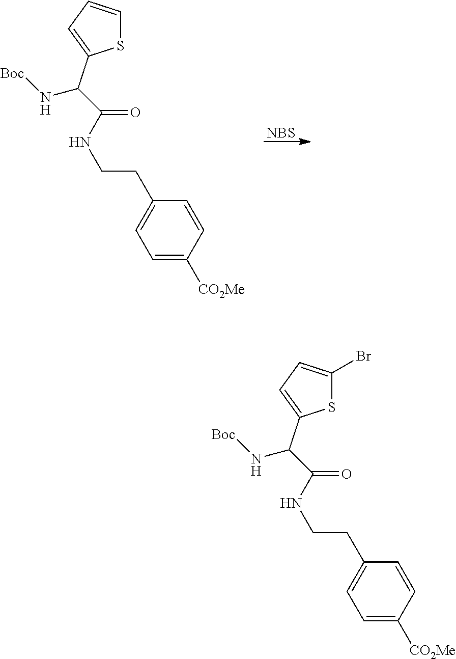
S1C(Br)=CC=C1C(N[Boc])C(NCCC1=CC=C([CO2Me])C=C1)=O.S1C=CC=C1C(N[Boc])C(NCCC1=CC=C([CO2Me])C=C1)=O.[NBS]
